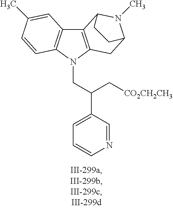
C12=C(N(CC(C3=CC=CN=C3)C[CO2CH2CH3])C3=C1C=C(C)C=C3)CC1N(C)C2CC1
